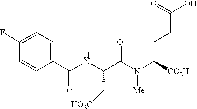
C1(F)=CC=C(C(NC(C(N(C(CCC(=O)O)[CO2H])[Me])=O)C[HO2C])=O)C=C1
